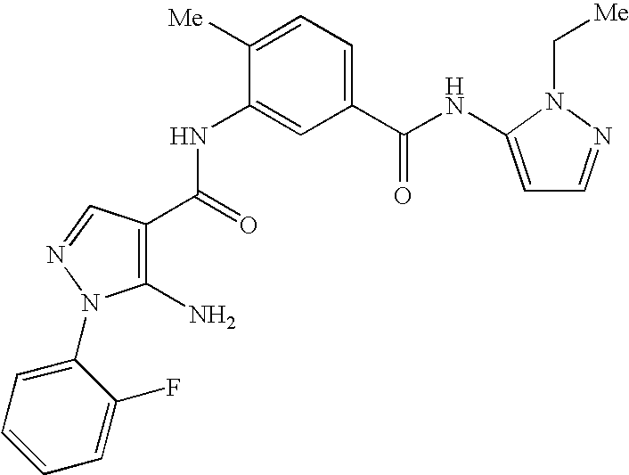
C1(NC(C2=C(N)N(C3=CC=CC=C3F)N=C2)=O)=CC(C(NC2=CC=NN2C[Me])=O)=CC=C1[Me]
